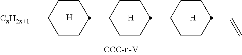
C1CC(C2CCC(C3CCC(C=C)CC3)CC2)CCC1[CnH2n+1].[H].[H].[H]
